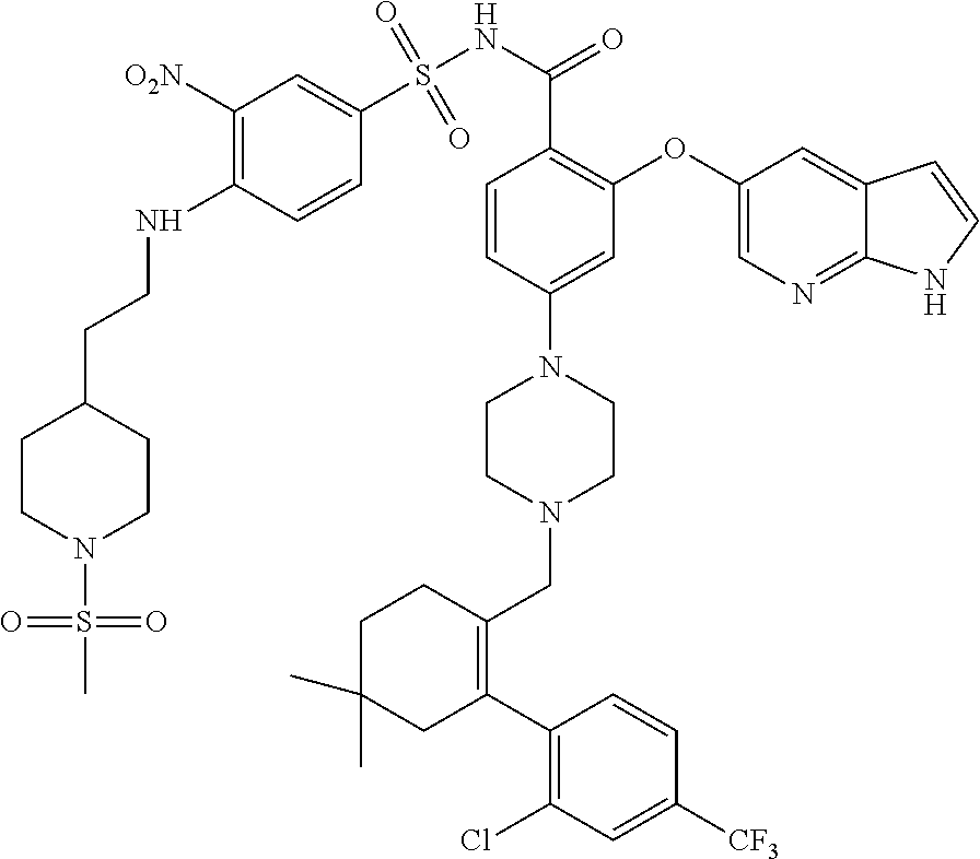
C1([O2N])=C(NCCC2CCN(S(C)(=O)=O)CC2)C=CC(S(NC(=O)C2=C(OC3=CN=C4C(=C3)C=CN4)C=C(N3CCN(CC4=C(C5=C(Cl)C=C([CF3])C=C5)CC(C)(C)CC4)CC3)C=C2)(=O)=O)=C1
